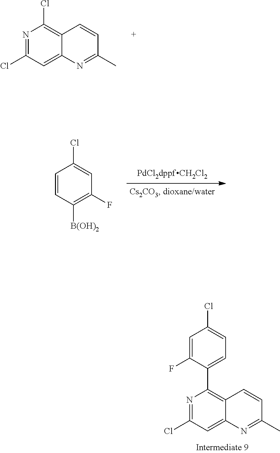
C1(C)=NC2=CC(Cl)=NC(Cl)=C2C=C1.C1=CC([B(OH)2])=C(F)C=C1Cl.C1(C)=NC2=CC(Cl)=NC(C3=CC=C(Cl)C=C3F)=C2C=C1
